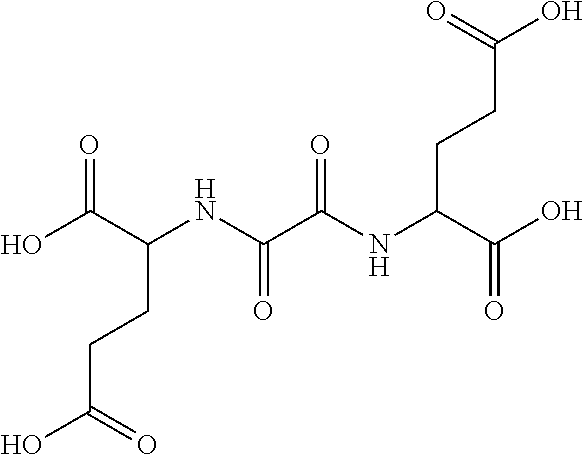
OC(C(NC(C(NC(C(O)=O)CCC(=O)O)=O)=O)CCC(=O)O)=O
